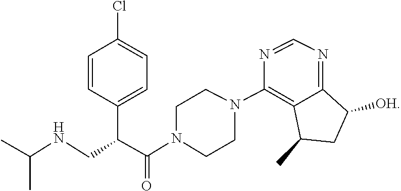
N1=C2C(=C(N3CCN(C(C(CNC(C)C)C4=CC=C(Cl)C=C4)=O)CC3)N=C1)C(C)CC2[OH]
